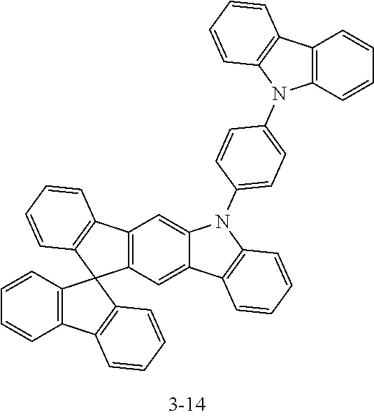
C12=C(C=C3C(=C1)N(C1=CC=C(N4C5=C(C=CC=C5)C5=C4C=CC=C5)C=C1)C1=C3C=CC=C1)C1(C3=C2C=CC=C3)C2=C(C3=C1C=CC=C3)C=CC=C2
